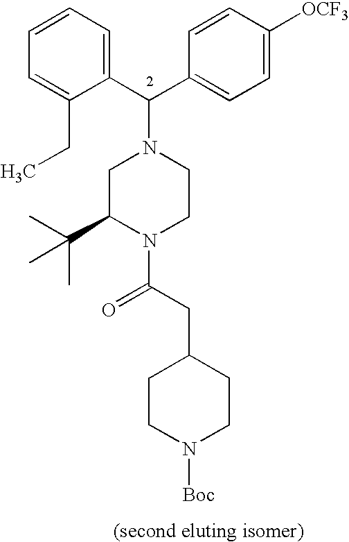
C1(C(C2=CC=C([OCF3])C=C2)N2CC(C(C)(C)C)N(C(CC3CCN([Boc])CC3)=O)CC2)=CC=CC=C1CC
